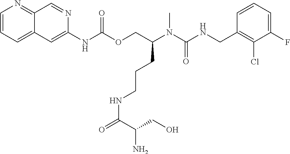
C1=CC(CNC(N(C(COC(NC2=CC3=CC=CN=C3C=N2)=O)CCCNC(C(N)CO)=O)C)=O)=C(Cl)C(F)=C1
